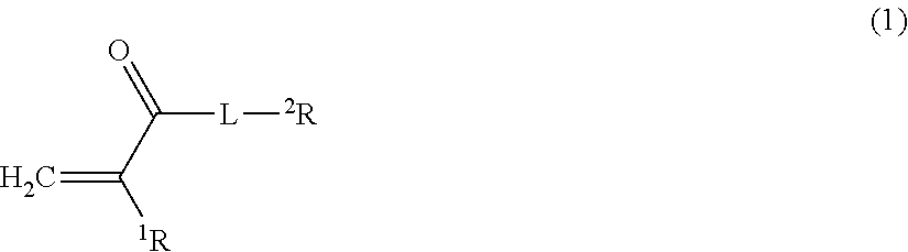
O=C(C([1R])=C)[L][2R]
